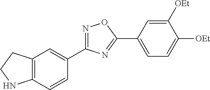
C1([OEt])=CC(C2=NC(C3=CC4=C(C=C3)NCC4)=NO2)=CC=C1[OEt]
